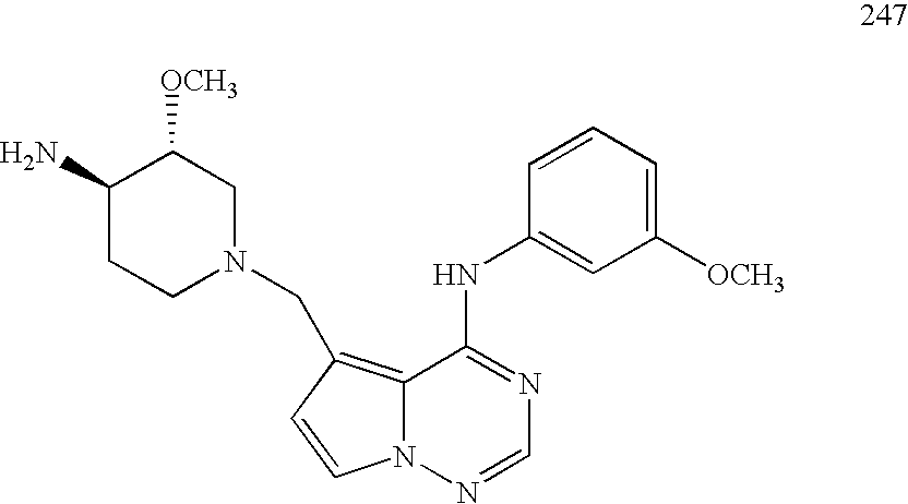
C(C1=C2C(NC3=CC([OCH3])=CC=C3)=NC=NN2C=C1)N1CC([OCH3])C(N)CC1
